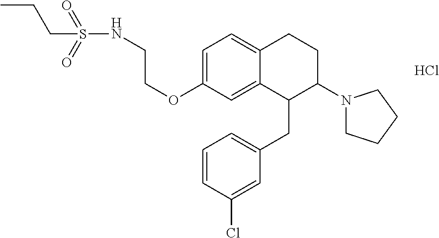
C1=C(OCCNS(=O)(=O)CCC)C=C2C(=C1)CCC(N1CCCC1)C2CC1=CC=CC(Cl)=C1.Cl
